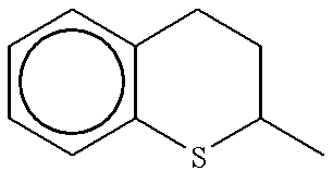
c1ccc2c(c1)CCC(C)S2
